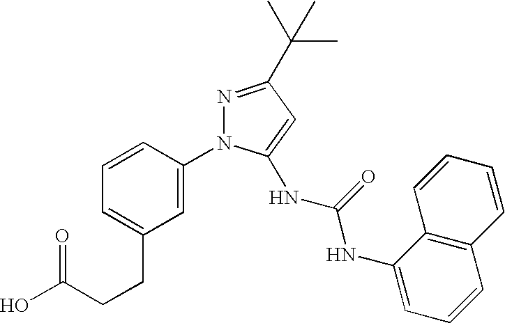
C1=CC=C(CCC(O)=O)C=C1N1N=C(C(C)(C)C)C=C1NC(NC1=CC=CC2=C1C=CC=C2)=O
